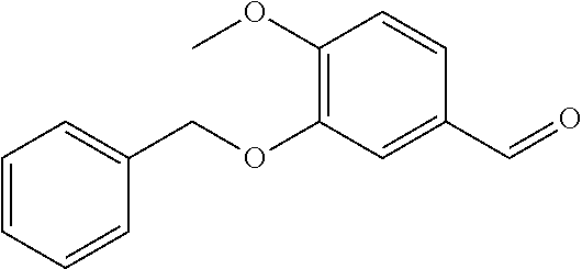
C1=CC=CC(COC2=C(OC)C=CC(C=O)=C2)=C1
